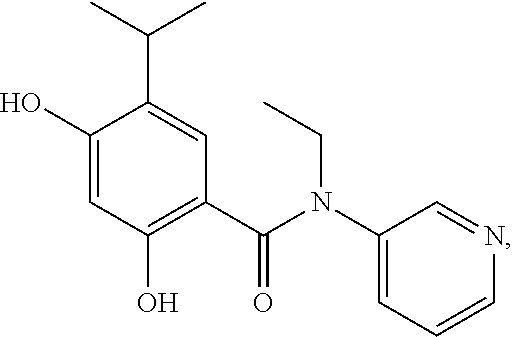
C1(O)=CC(O)=C(C(N(C2=CC=CN=C2)CC)=O)C=C1C(C)C
